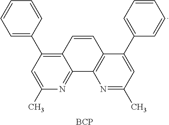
C12=NC(C)=CC(C3=CC=CC=C3)=C1C=CC1=C2N=C(C)C=C1C1=CC=CC=C1.[BCP]
